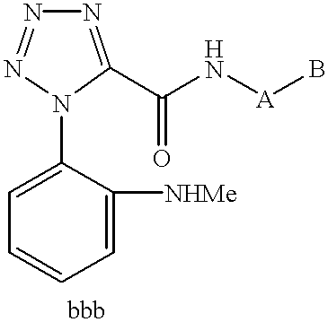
C1=C([NHMe])C(N2C(C(N[A]B)=O)=NN=N2)=CC=C1
